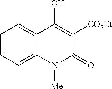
C1=CC=C2C(=C1)C(O)=C([CO2Et])C(=O)N2[Me]
